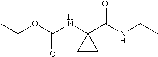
CC(OC(NC1(C(NCC)=O)CC1)=O)(C)C
